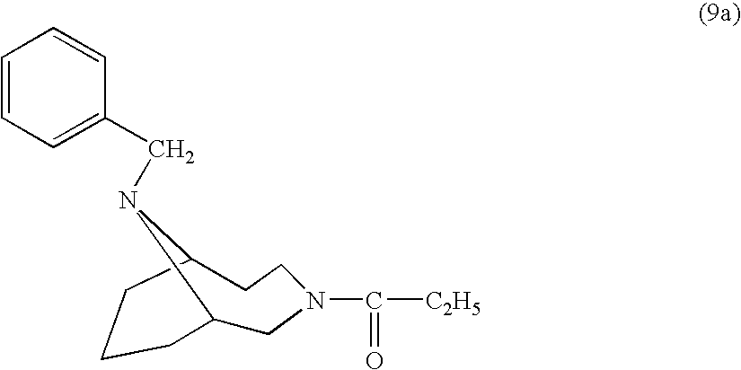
C1C2N(CC3=CC=CC=C3)C(CCN1C(=O)[C2H5])CCC2
